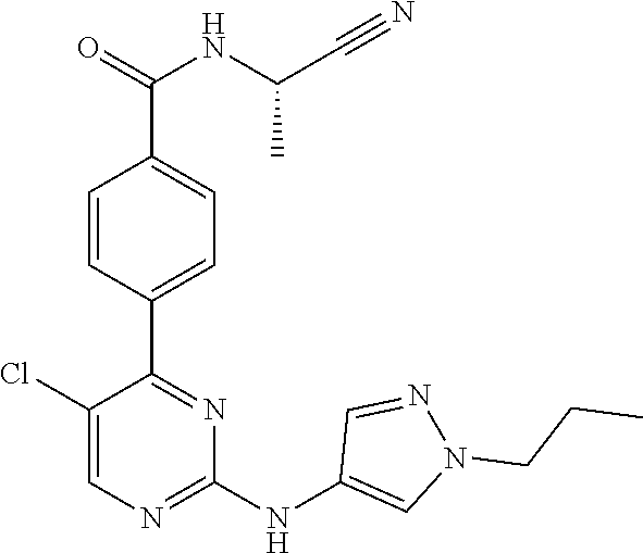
C1(C2=NC(NC3=CN(CCC)N=C3)=NC=C2Cl)=CC=C(C(=O)NC(C#N)C)C=C1
